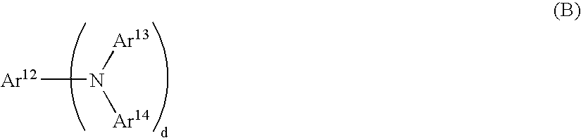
[Ar12]N([Ar13])[Ar14]
